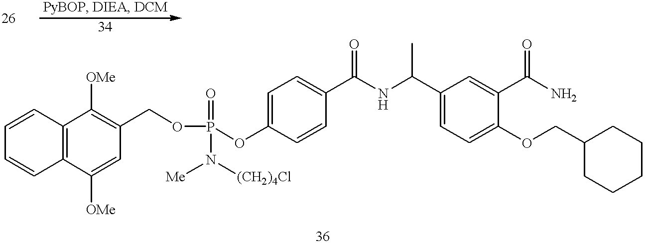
P(OC1=CC=C(C(NC(C2=CC=C(OCC3CCCCC3)C(C(N)=O)=C2)C)=O)C=C1)(=O)(N([Me])[(CH2)4Cl])OCC1=C([OMe])C2=C(C([OMe])=C1)C=CC=C2
